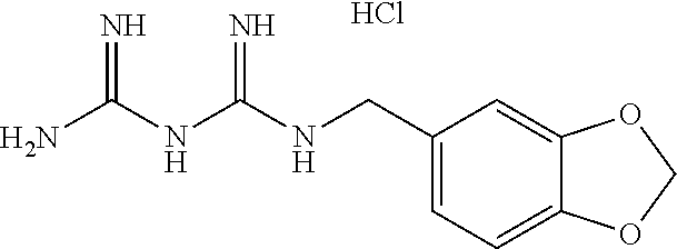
Cl.C(NC(NC(N)=N)=N)C1=CC=C2C(=C1)OCO2
